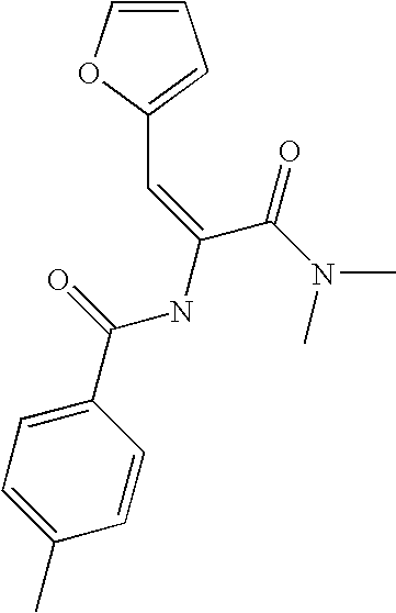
C1=CC(C(NC(=CC2=CC=CO2)C(=O)N(C)C)=O)=CC=C1C
